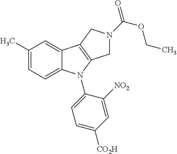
C1(C)=CC=C2C(=C1)C1=C(N2C2=CC=C([CO2H])C=C2[NO2])CN(C(OCC)=O)C1
